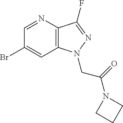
C1(Br)=CC2=C(C(F)=NN2CC(N2CCC2)=O)N=C1
